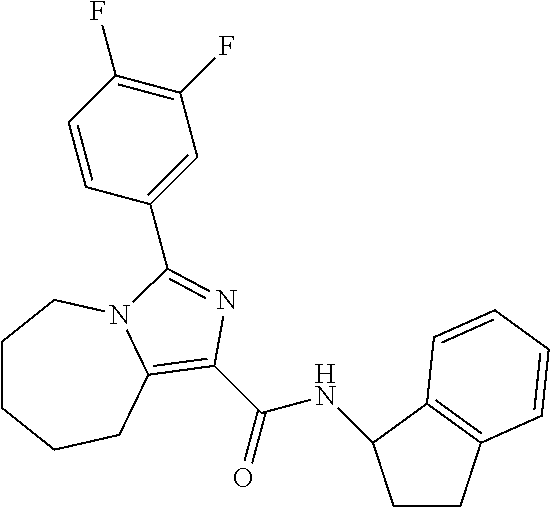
C1CCCC2=C(C(=O)NC3CCC4=C3C=CC=C4)N=C(C3=CC(F)=C(F)C=C3)N2C1
